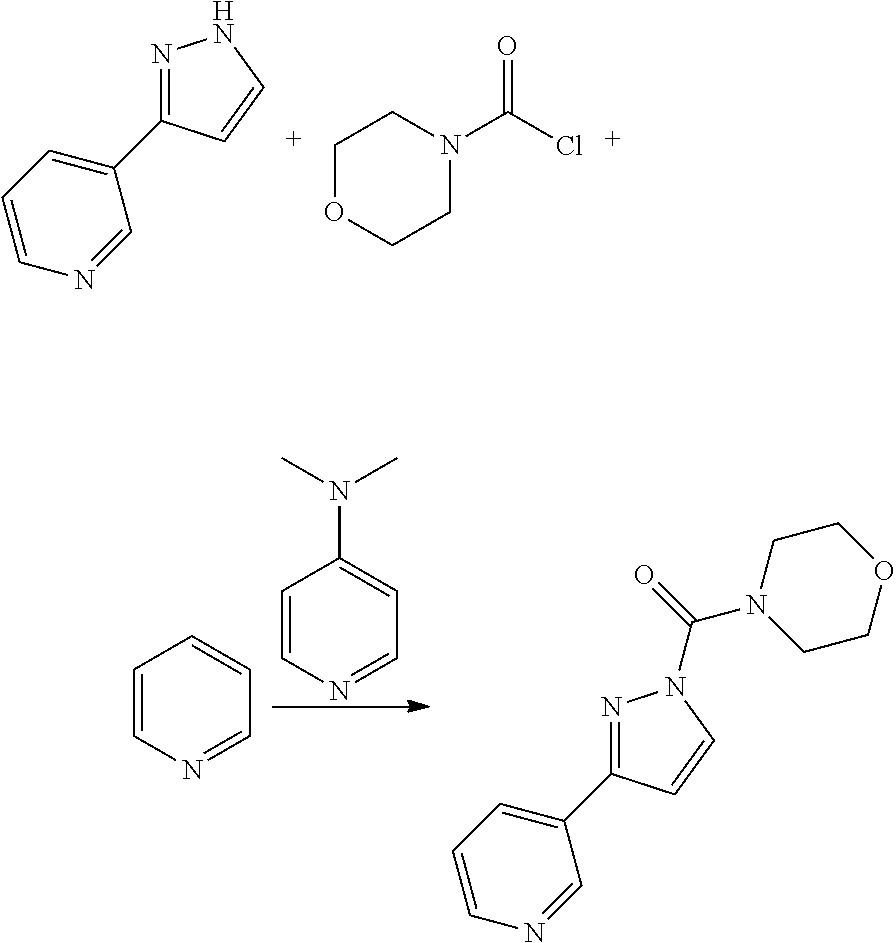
C1=CN=CC(C2=NNC=C2)=C1.C1OCCN(C(Cl)=O)C1.C1=CN=CC=C1.C1=CN=CC=C1N(C)C.C1=CN=CC(C2=NN(C(=O)N3CCOCC3)C=C2)=C1
